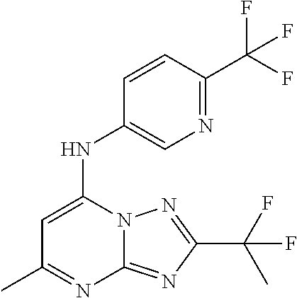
N1=C(C(F)(F)F)C=CC(NC2=CC(C)=NC3=NC(C(F)(C)F)=NN23)=C1
